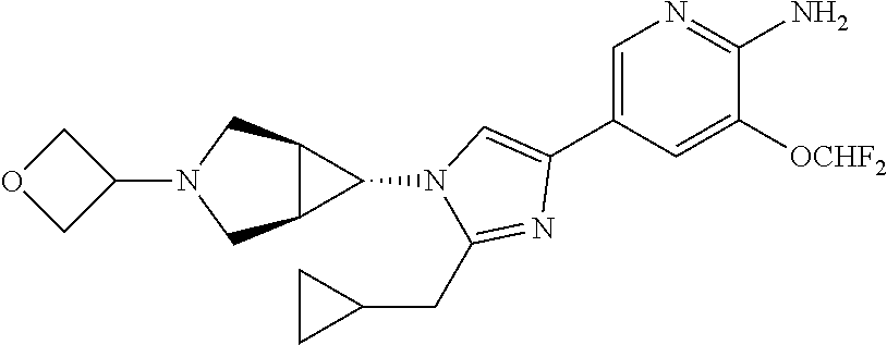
C1=C(C2=CN(C3C4C3CN(C3COC3)C4)C(CC3CC3)=N2)C=C([OCHF2])C(N)=N1
